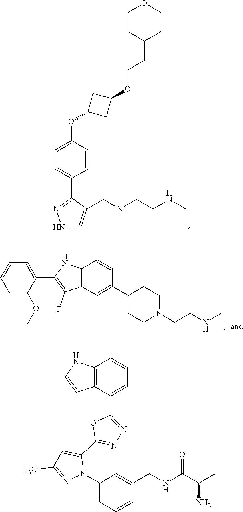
C1=C(OC2CC(OCCC3CCOCC3)C2)C=CC(C2=NNC=C2CN(CCNC)C)=C1.C12=C(C(C3=NN=C(C4=CC([F3C])=NN4C4=CC=CC(CNC(C(C)N)=O)=C4)O3)=CC=C1)C=CN2.C1=CC=C(OC)C(C2=C(F)C3=C(N2)C=CC(C2CCN(CCNC)CC2)=C3)=C1
